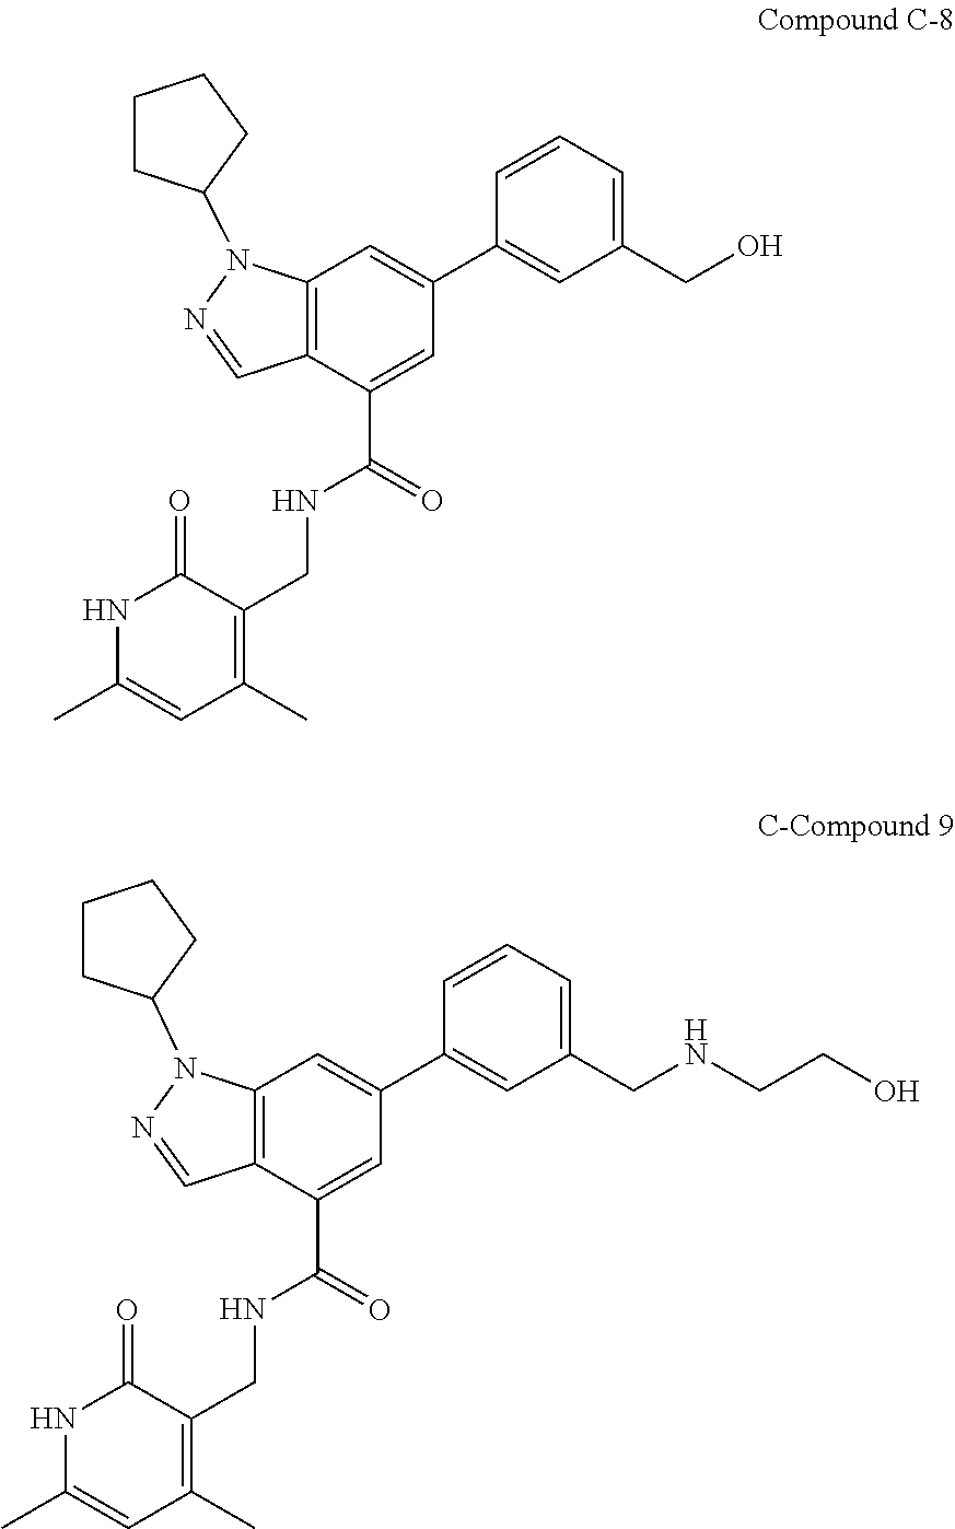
N1C(C)=CC(C)=C(CNC(C2=CC(C3=CC(CO)=CC=C3)=CC3=C2C=NN3C2CCCC2)=O)C1=O.N1C(C)=CC(C)=C(CNC(C2=CC(C3=CC(CNCCO)=CC=C3)=CC3=C2C=NN3C2CCCC2)=O)C1=O
